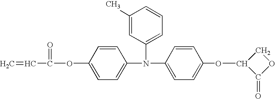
C1=C(N(C2=CC=C(OC3C(=O)OC3)C=C2)C2=CC=CC(C)=C2)C=CC(OC(=O)C=C)=C1
